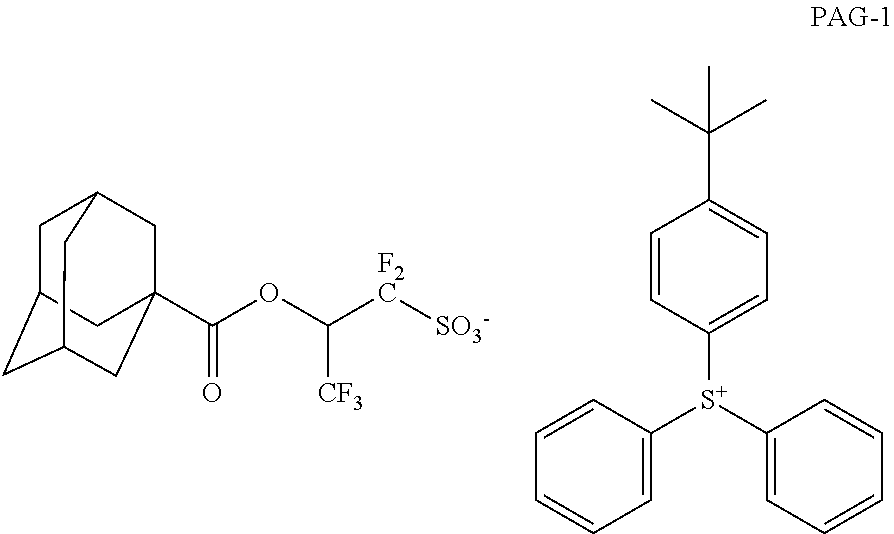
C1C2CC3CC(C(OC([F2C][SO3-])[CF3])=O)(CC1C3)C2.[S+](C1=CC=CC=C1)(C1=CC=CC=C1)C1=CC=C(C(C)(C)C)C=C1
